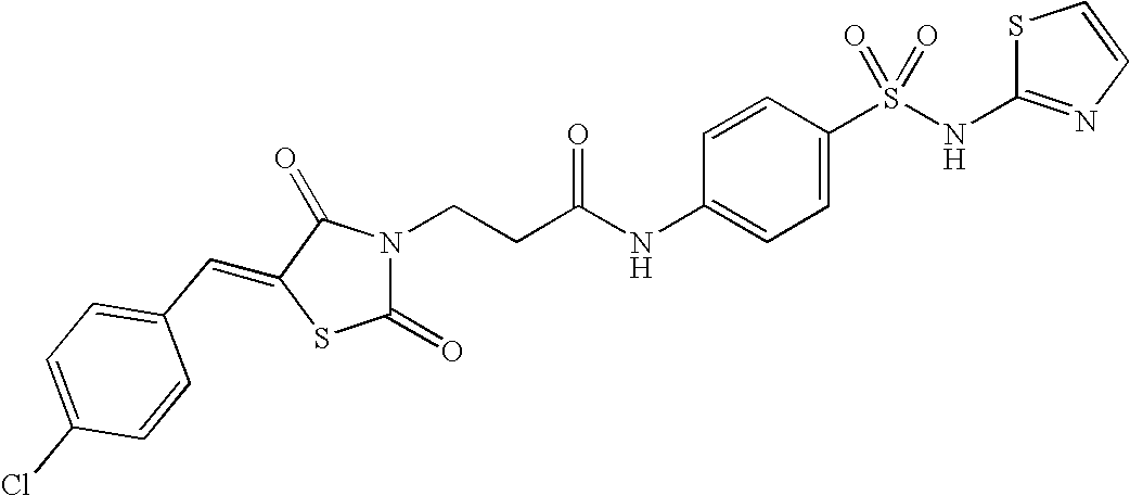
C(CC(NC1=CC=C(S(NC2=NC=CS2)(=O)=O)C=C1)=O)N1C(=O)SC(=CC2=CC=C(Cl)C=C2)C1=O
